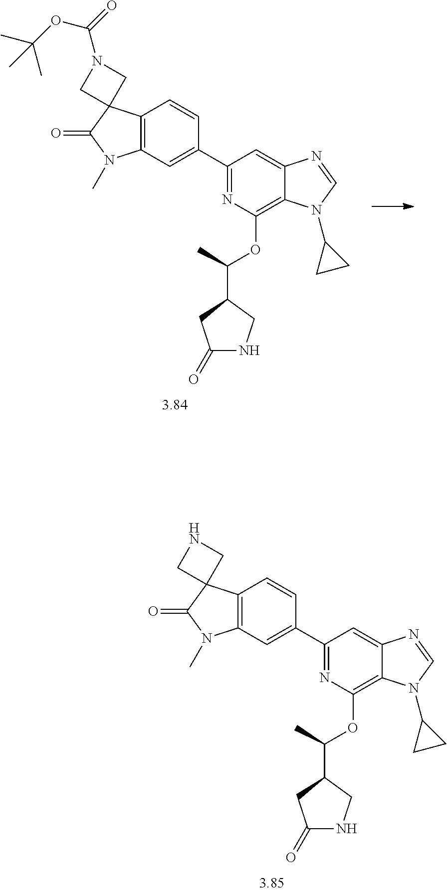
C1(C2=CC3=C(C=C2)C2(C(=O)N3C)CNC2)=NC(OC(C2CC(=O)NC2)C)=C2C(=C1)N=CN2C1CC1.C1(C2=CC3=C(C=C2)C2(C(=O)N3C)CN(C(=O)OC(C)(C)C)C2)=NC(OC(C2CC(=O)NC2)C)=C2C(=C1)N=CN2C1CC1
